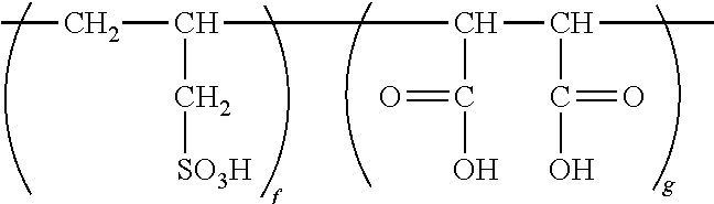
C(C(C(C(O)=O)C)C(O)=O)(CC)C[SO3H]
